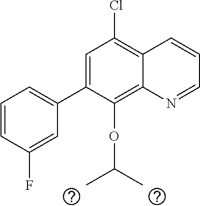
C1=C(C2=CC=CC(F)=C2)C(OC(C)C)=C2C(=C1Cl)C=CC=N2
